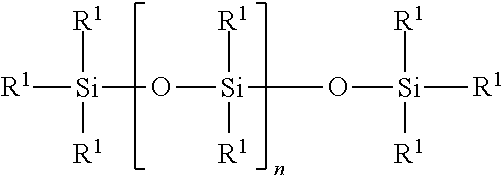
[R1][Si]([R1])([R1])O[Si]([R1])([R1])O[Si]([R1])([R1])[R1]
